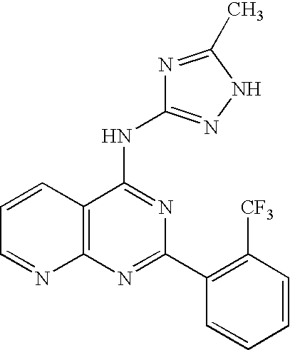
C12=C(N=C(C3=C([CF3])C=CC=C3)N=C1NC1=NNC(C)=N1)N=CC=C2
